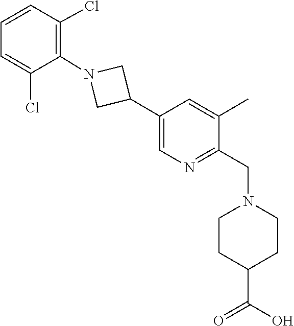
C1=CC(Cl)=C(N2CC(C3=CN=C(CN4CCC(C(=O)O)CC4)C(C)=C3)C2)C(Cl)=C1
